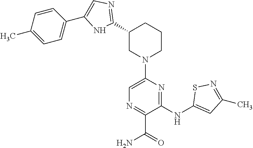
C1(C2CN(C3=CN=C(C(=O)N)C(NC4=CC(C)=NS4)=N3)CCC2)=NC=C(C2=CC=C(C)C=C2)N1
